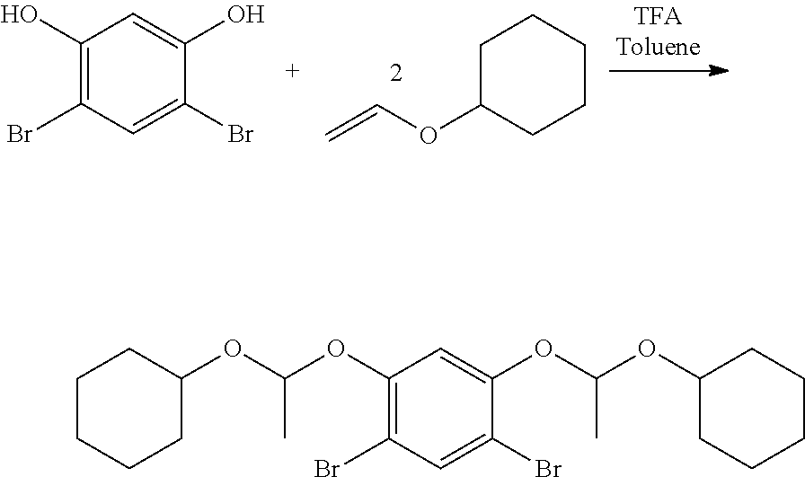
C1(O)=C(Br)C=C(Br)C(O)=C1.C1C(OC=C)CCCC1.C1(OC(OC2CCCCC2)C)=C(Br)C=C(Br)C(OC(OC2CCCCC2)C)=C1
